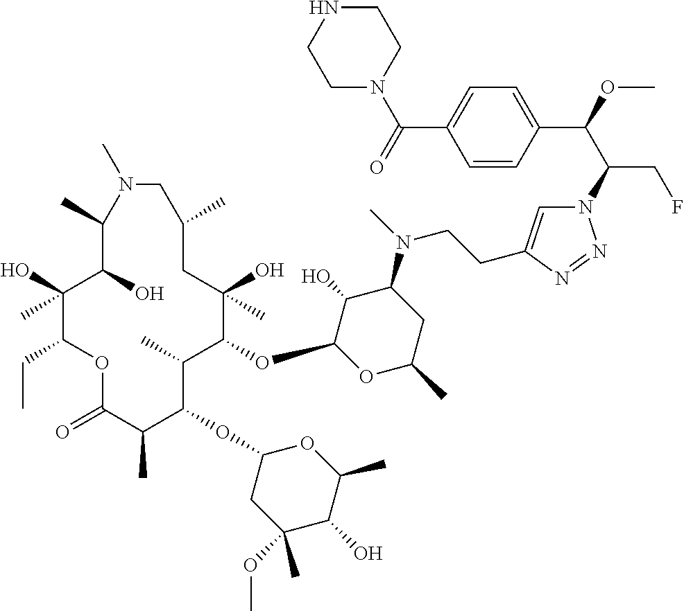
C1(O)(C)C(CC)OC(=O)C(C)C(OC2CC(OC)(C)C(O)C(C)O2)C(C)C(OC2OC(C)CC(N(C)CCC3=CN(C(C(OC)C4=CC=C(C(=O)N5CCNCC5)C=C4)CF)N=N3)C2O)C(O)(C)CC(C)CN(C)C(C)C1O
